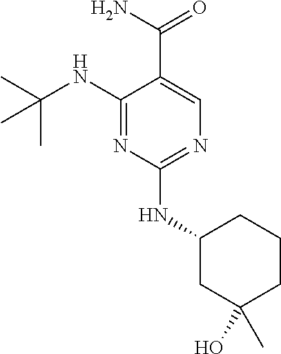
N1=C(NC(C)(C)C)C(C(=O)N)=CN=C1NC1CC(O)(C)CCC1
